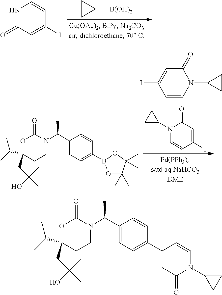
C1([B(OH)2])CC1.N1C(=O)C=C(I)C=C1.N1(C2CC2)C=CC(I)=CC1=O.C(C1(CC(C)(C)O)CCN(C(C2=CC=C(B3OC(C)(C)C(C)(C)O3)C=C2)C)C(=O)O1)(C)C.C1=CN(C2CC2)C(=O)C=C1I.C(C1(CC(C)(C)O)CCN(C(C2=CC=C(C3=CC(=O)N(C4CC4)C=C3)C=C2)C)C(=O)O1)(C)C
